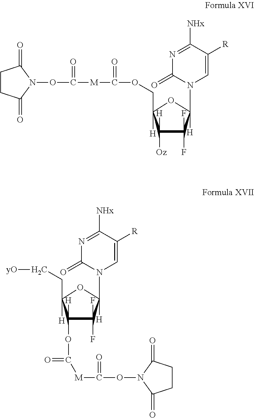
N1=C([NHx])C([R])=CN(C2([H])C(F)(F)C([H])(OC(=O)[M]C(=O)ON3C(=O)CCC3=O)C(CC[yO])([H])O2)C1=O.N1=C([NHx])C([R])=CN(C2([H])C(F)(F)C([H])([Oz])C(COC(=O)[M]C(ON3C(=O)CCC3=O)=O)([H])O2)C1=O
